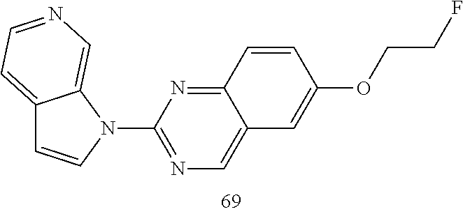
C12=CC=NC=C1N(C1=NC=C3C(=N1)C=CC(OCCF)=C3)C=C2
